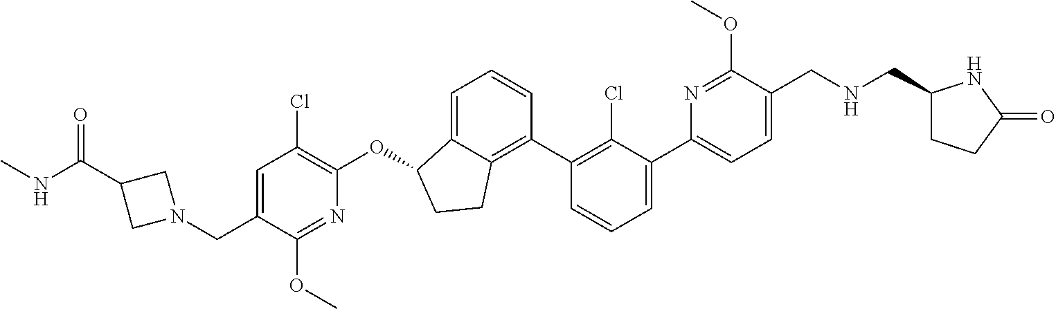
C1=C(C2=CC=CC(C3=C4C(=CC=C3)C(OC3=C(Cl)C=C(CN5CC(C(NC)=O)C5)C(OC)=N3)CC4)=C2Cl)N=C(OC)C(CNCC2CCC(=O)N2)=C1
